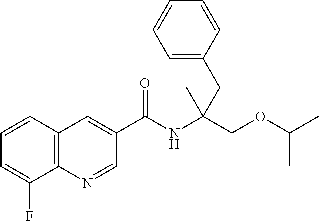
C1=CC2=C(C(F)=C1)N=CC(C(NC(COC(C)C)(C)CC1=CC=CC=C1)=O)=C2
